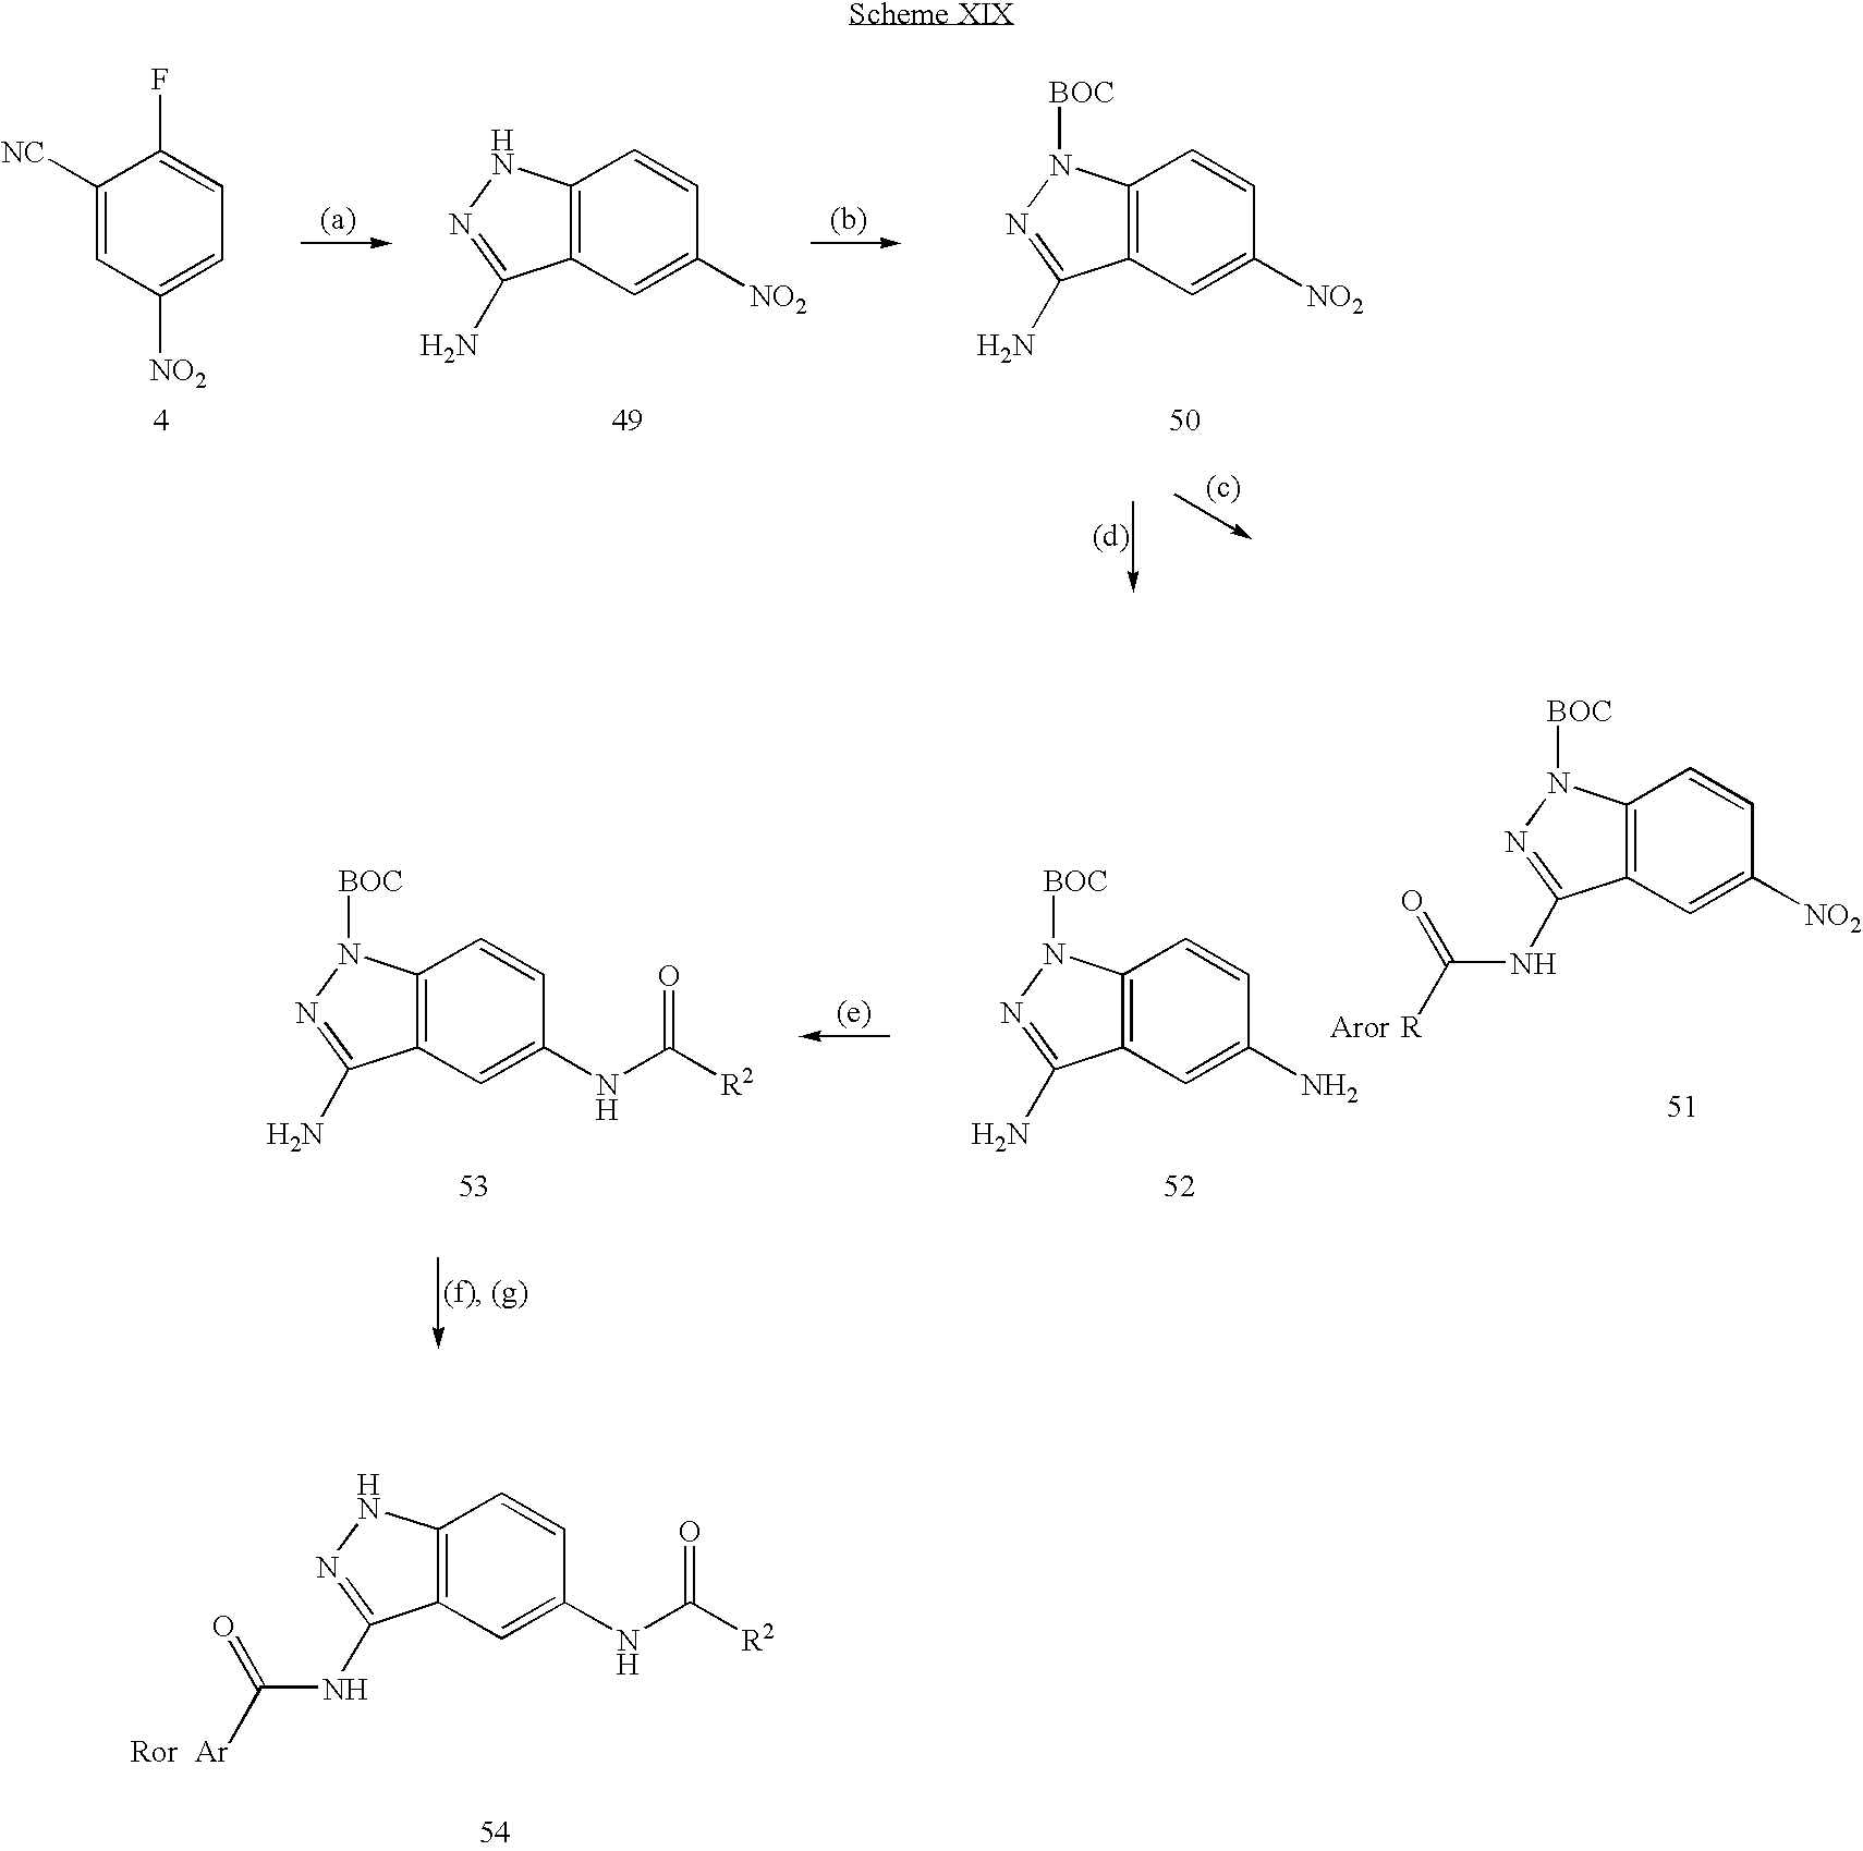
C12=C(C=C([NO2])C=C1)C(N)=NN2.C12=C(C=C([NO2])C=C1)C(N)=NN2[BOC].C1([NC])=CC([NO2])=CC=C1F.C12=C(C=C(N)C=C1)C(N)=NN2[BOC].C12=C(C=C(NC([R2])=O)C=C1)C(N)=NN2[BOC].C12=C(C=C([NO2])C=C1)C(NC([R])=O)=NN2[BOC].C12=C(C=C(NC([R2])=O)C=C1)C(NC([Ar])=O)=NN2
